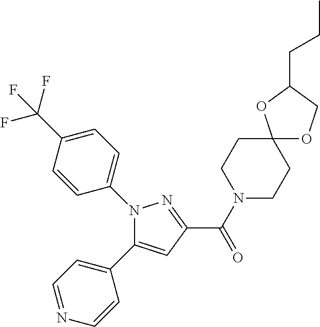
C(=O)(C1=NN(C2=CC=C(C(F)(F)F)C=C2)C(C2=CC=NC=C2)=C1)N1CCC2(CC1)OCC(CCC)O2
